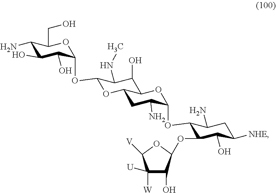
C1(N)C(O)C(O)C(OC2OC3CC(N)C(OC4C(N)CC([NHE])C(O)C4OC4C(O)C([U])([W])C([V])O4)OC3C(O)C2NC)OC1CO
